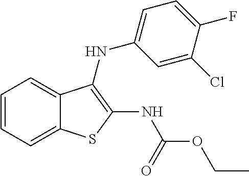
C1(Cl)=CC(NC2=C(NC(OCC)=O)SC3=CC=CC=C32)=CC=C1F
